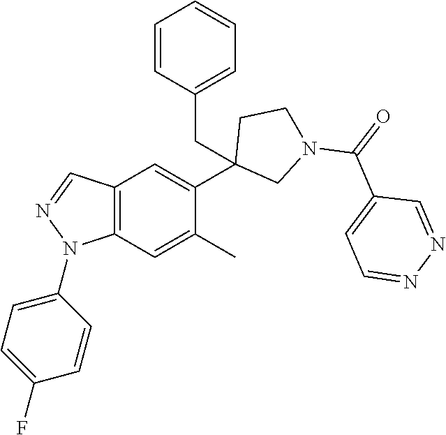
C12=C(C=C(C)C(C3(CC4=CC=CC=C4)CN(C(=O)C4=CC=NN=C4)CC3)=C1)N(C1=CC=C(F)C=C1)N=C2
